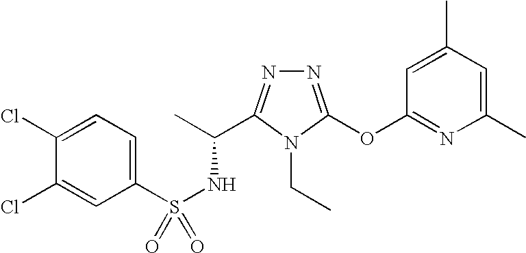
N1=C(OC2=NC(C)=CC(C)=C2)N(CC)C(C(C)NS(=O)(C2=CC=C(Cl)C(Cl)=C2)=O)=N1
